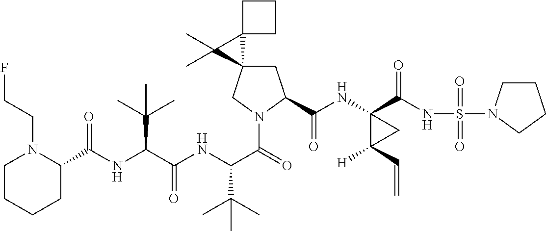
C1C2(CN(C(=O)C(NC(C(NC(C3N(CCF)CCCC3)=O)C(C)(C)C)=O)C(C)(C)C)C1C(NC1(C(NS(=O)(=O)N3CCCC3)=O)C([H])(C=C)C1)=O)C1(C2(C)C)CCC1
